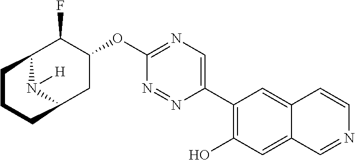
C12N([H])C(CC(OC3=NC=C(C4=C(O)C=C5C(=C4)C=CN=C5)N=N3)C1F)CCC2
